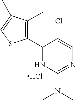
Cl.C1(C2=C(C)C(C)=CS2)NC(N(C)C)=NC=C1Cl
